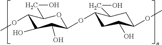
C1(OC)C(O)C(O)C(OC2CC(O)C(OC)CC2CO)OC1CO
